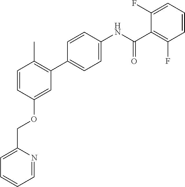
C1=CC(OCC2=CC=CC=N2)=CC(C2=CC=C(NC(C3=C(F)C=CC=C3F)=O)C=C2)=C1C
